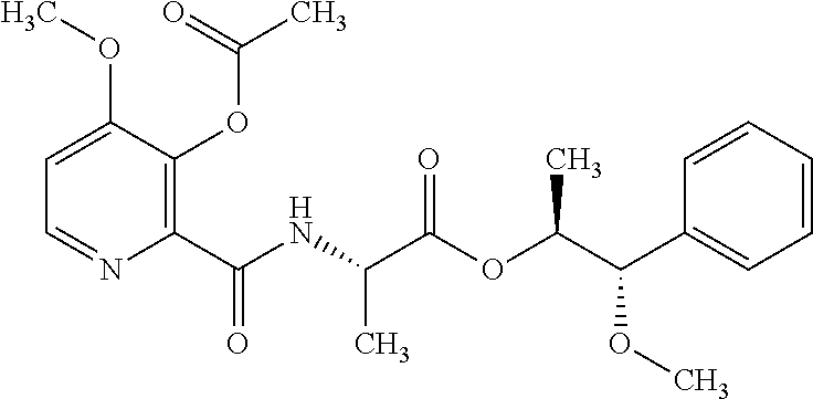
C1=C(OC)C(OC(C)=O)=C(C(NC(C(OC(C(OC)C2=CC=CC=C2)C)=O)C)=O)N=C1
